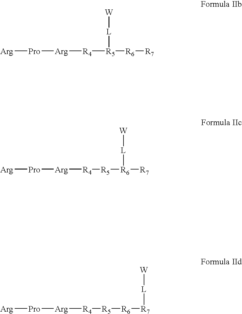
[R4]([R5]([R6][R7])[L][W])[Arg][Pro][Arg].[R5]([R6]([R7])[L][W])[R4][Arg][Pro][Arg].[R5]([R6][R7][L][W])[R4][Arg][Pro][Arg]
